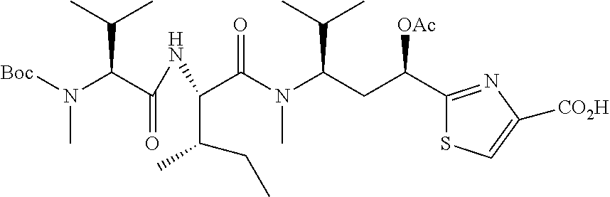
C1(C(CC(N(C(C(C(C)CC)NC(C(N([Boc])C)C(C)C)=O)=O)C)C(C)C)[OAc])=NC([CO2H])=CS1
